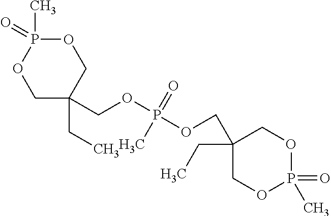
O1P(C)(=O)OCC(CC)(COP(OCC2(CC)COP(=O)(C)OC2)(=O)C)C1
